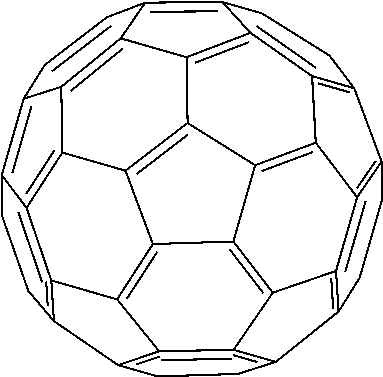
C1CC2=C3=C4=C1C1=C5=C6=C7C8=C9C%10=C%11C%12=C(=C2CCC=%12C2=C%11=C%11=C9C9=C7C(=C6CC1)C=CC9=C%11CC2)C3=C%10C8=C45
